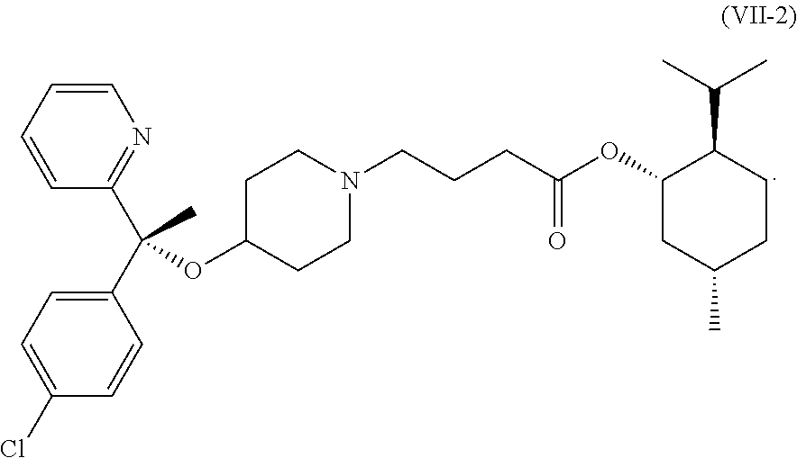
C1=CC=CC(C(C2=CC=C(Cl)C=C2)(OC2CCN(CCCC(OC3C(C(C)C)CCC(C)C3)=O)CC2)C)=N1
